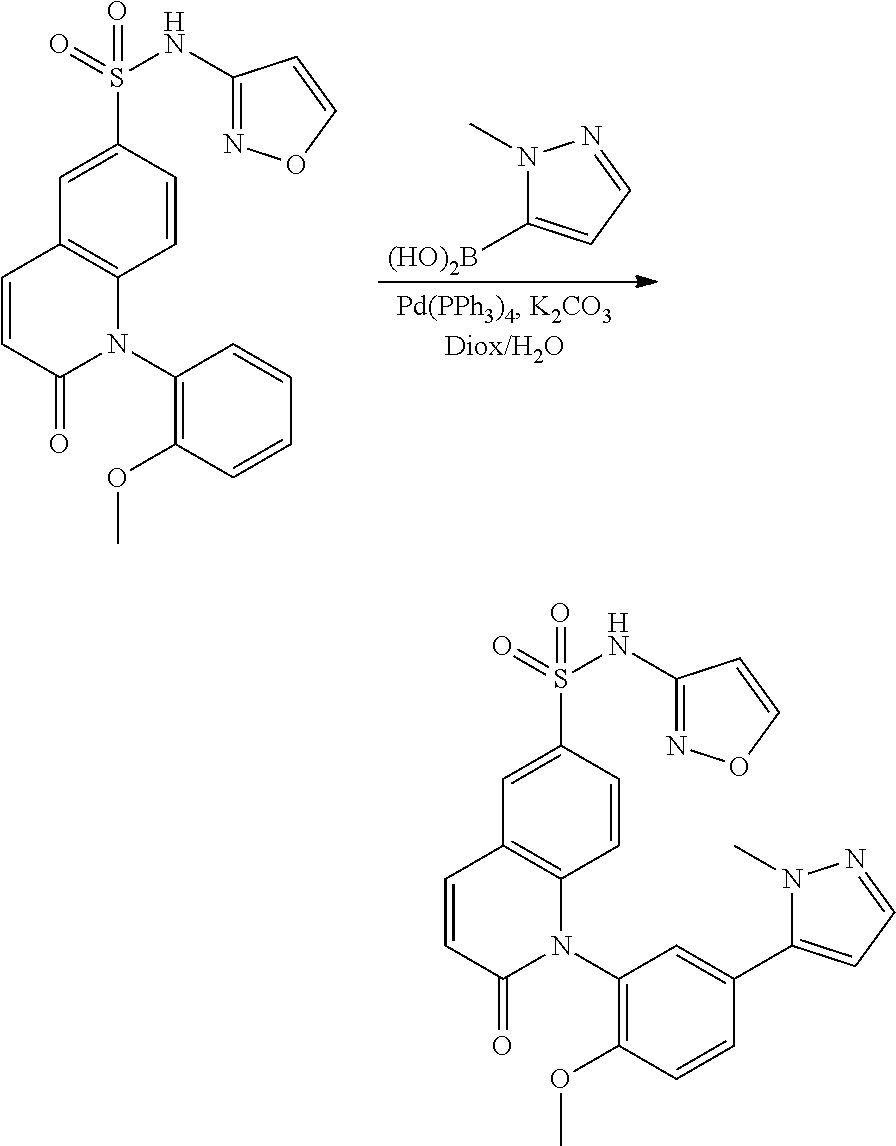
C1=CC(S(=O)(NC2=NOC=C2)=O)=CC2=C1N(C1=C(OC)C=CC=C1)C(=O)C=C2.N1(C)C([(HO)2B])=CC=N1.C1=CC(S(=O)(NC2=NOC=C2)=O)=CC2=C1N(C1=C(OC)C=CC(C3=CC=NN3C)=C1)C(=O)C=C2
